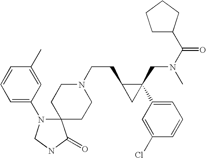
C12(N(C3=CC=CC(C)=C3)CNC1=O)CCN(CCC1CC1(C1=CC=CC(Cl)=C1)CN(C(=O)C1CCCC1)C)CC2
